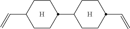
C(C1CCC(C2CCC(C=C)CC2)CC1)=C.[H].[H]
